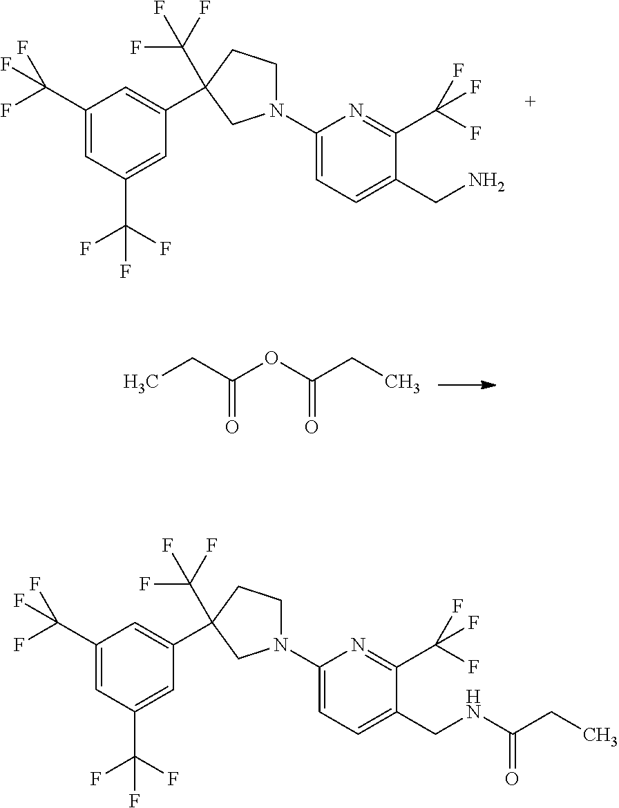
C1(N2CCC(C(F)(F)F)(C3=CC(C(F)(F)F)=CC(C(F)(F)F)=C3)C2)=CC=C(CN)C(C(F)(F)F)=N1.O=C(OC(=O)CC)CC.C1(N2CCC(C(F)(F)F)(C3=CC(C(F)(F)F)=CC(C(F)(F)F)=C3)C2)=CC=C(CNC(=O)CC)C(C(F)(F)F)=N1
